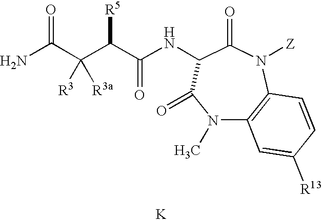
NC(C(C(C(NC1C(=O)N([Z])C2=C(N(C)C1=O)C=C([R13])C=C2)=O)[R5])([R3])[R3a])=O.[K]
